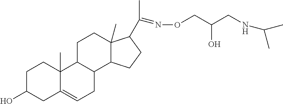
C1C(O)CC2=CCC3C(C2(C)C1)CCC1(C)C3CCC1C(C)=NOCC(CNC(C)C)O
